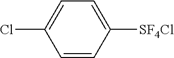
C1=CC([SF4Cl])=CC=C1Cl
